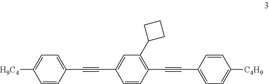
[H9C4]C1=CC=C(C#CC2=CC(C3CCC3)=C(C#CC3=CC=C([C4H9])C=C3)C=C2)C=C1
